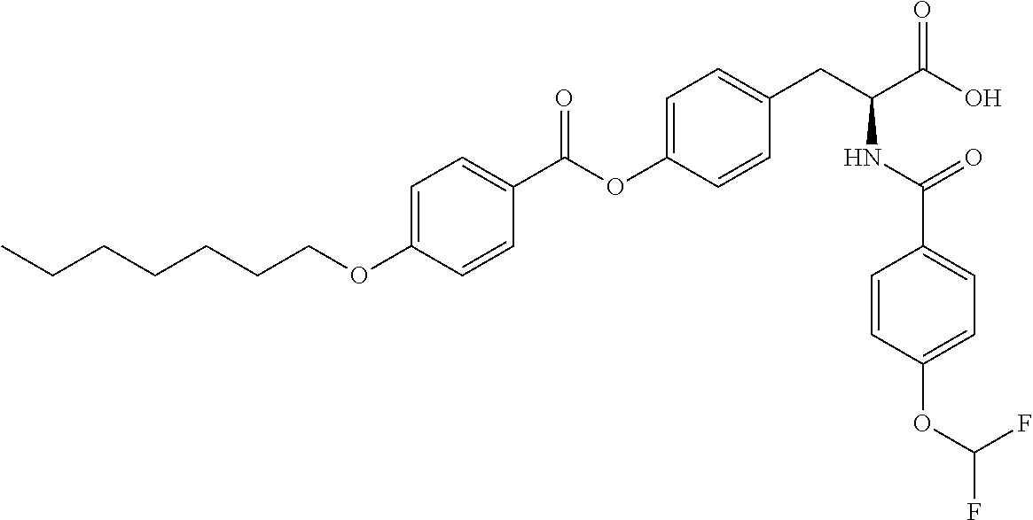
C1=C(OCCCCCCC)C=CC(C(OC2=CC=C(CC(C(O)=O)NC(C3=CC=C(OC(F)F)C=C3)=O)C=C2)=O)=C1
